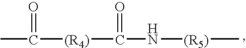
CC(=O)[(R4)]C(=O)N[(R5)]C
